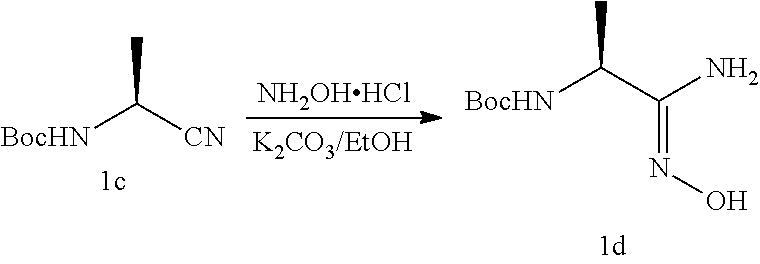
[BocHN]C([CN])C.[NH2OHHCl].[BocHN]C(C(N)=NO)C
